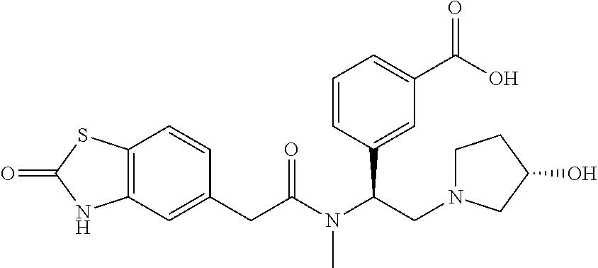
C1(CC(N(C(CN2CCC(O)C2)C2=CC(C(O)=O)=CC=C2)C)=O)=CC2=C(C=C1)SC(=O)N2
